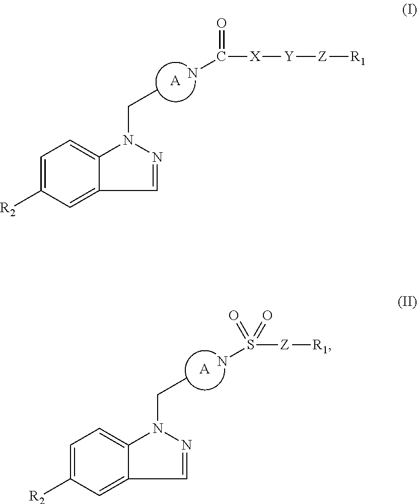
C1=C([R2])C=C2C(=C1)N(CC)N=C2.[A].C([X][Y][Z][R1])(=O)N.C1=C([R2])C=C2C(=C1)N(CC)N=C2.[A].S([Z][R1])(=O)(=O)N
